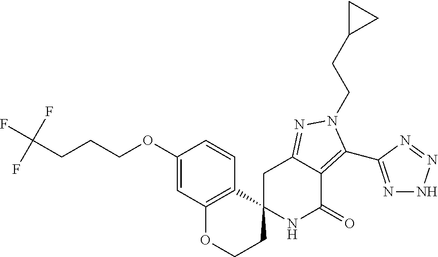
C(CCCOC1=CC2=C(C=C1)C1(CCO2)NC(=O)C2=C(C3=NNN=N3)N(CCC3CC3)N=C2C1)(F)(F)F
